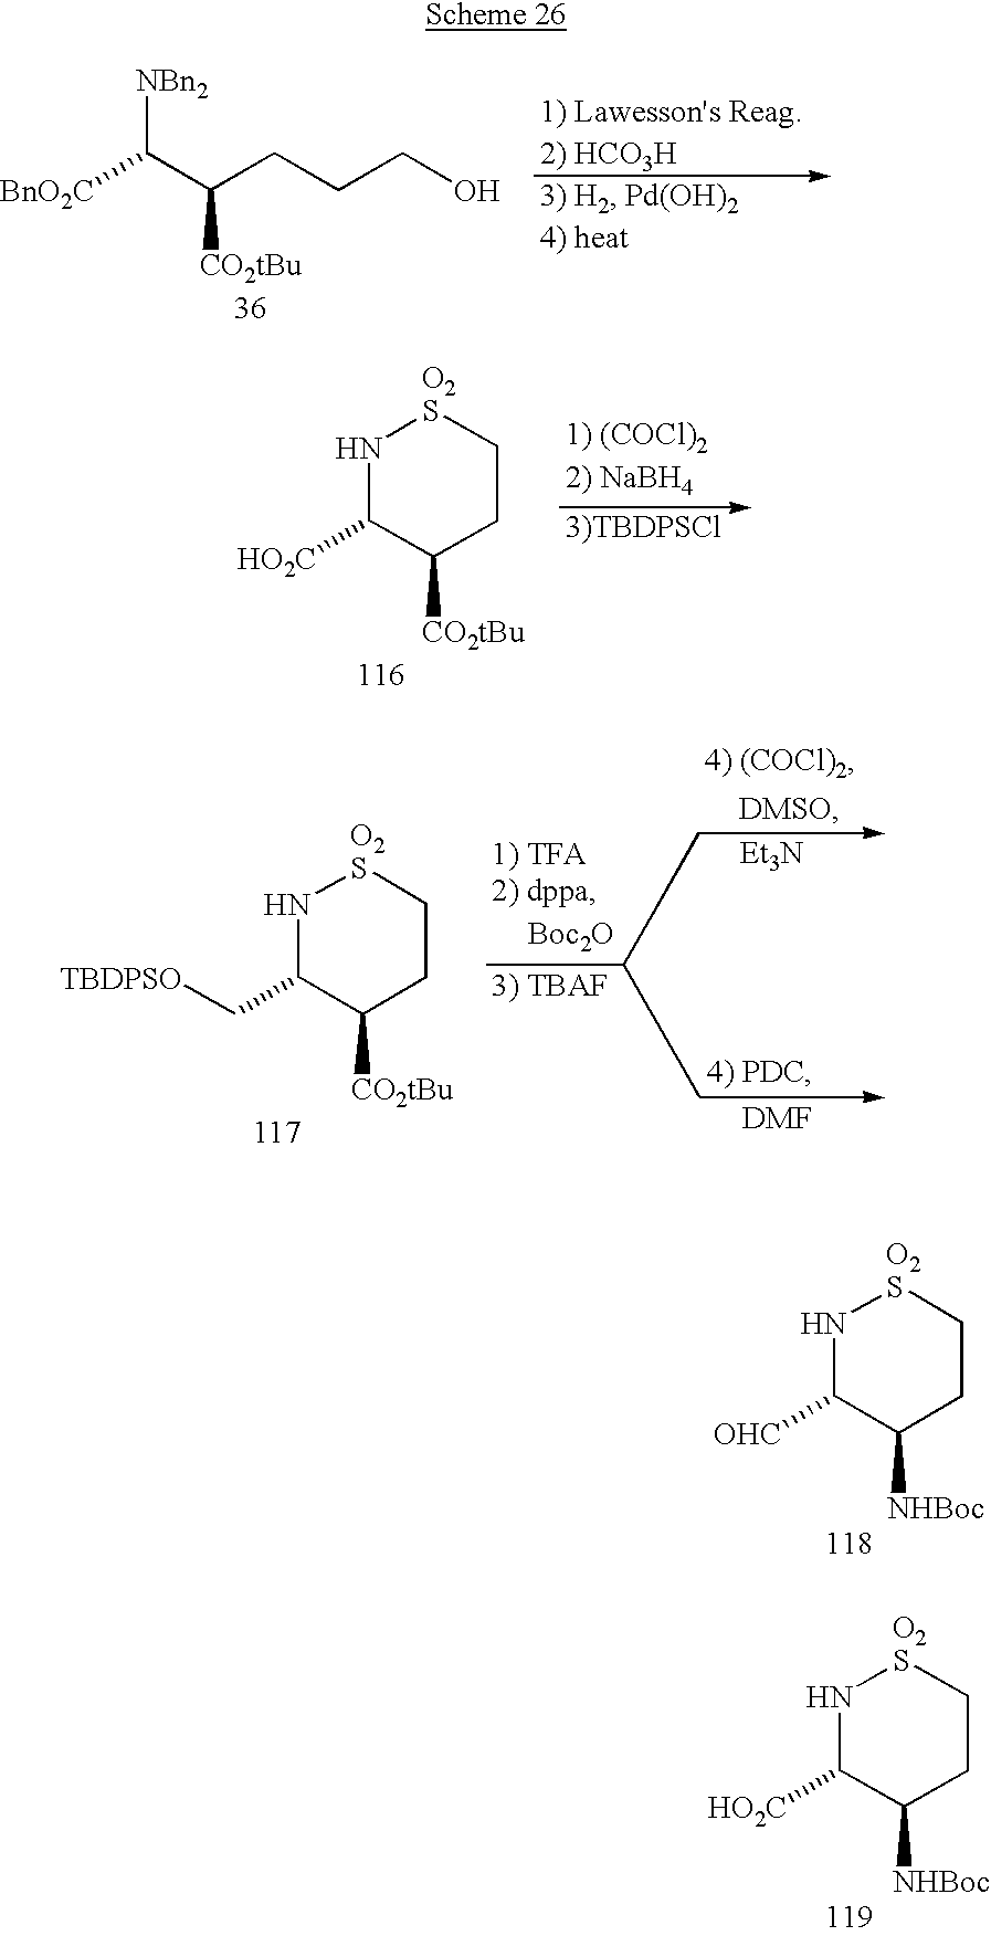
[BnO2C]C(C(CCCO)[CO2tBu])[NBn2].N1C([HO2C])C([CO2tBu])CC[O2S]1.N1C(C[TBDPSO])C([CO2tBu])CC[O2S]1.[Boc2O].[Et3N].[DMF].N1C([OHC])C([NHBoc])CC[O2S]1.N1C([HO2C])C([NHBoc])CC[O2S]1
